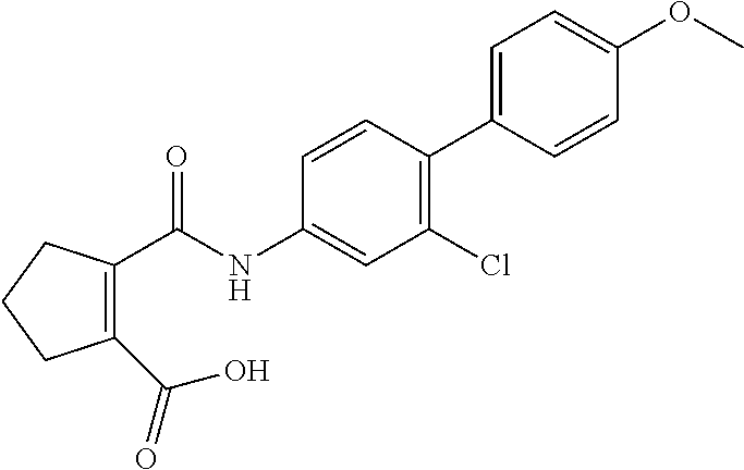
C1(C(NC2=CC(Cl)=C(C3=CC=C(OC)C=C3)C=C2)=O)=C(C(O)=O)CCC1
